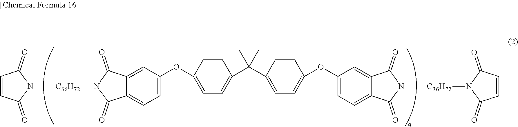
C1=CC(=O)N([C36H72]N2C(=O)C3=CC=C(OC4=CC=C(C(C5=CC=C(OC6=CC=C7C(=C6)C(=O)N([C36H72]N6C(=O)C=CC6=O)C7=O)C=C5)(C)C)C=C4)C=C3C2=O)C1=O
